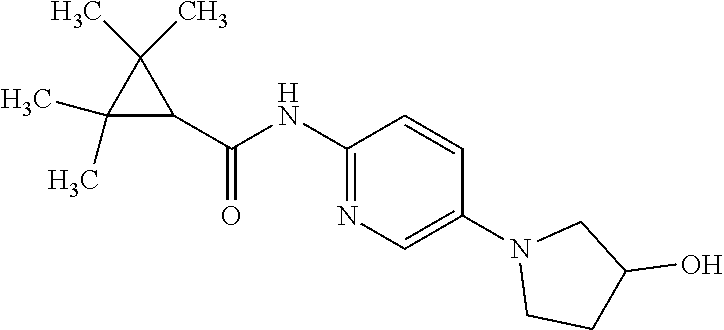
C1(C)(C)C(C(=O)NC2=NC=C(N3CCC(O)C3)C=C2)C1(C)C
